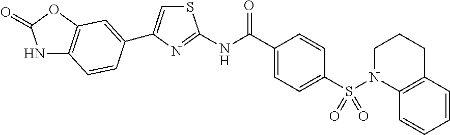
N(C(C1=CC=C(S(N2C3=C(CCC2)C=CC=C3)(=O)=O)C=C1)=O)C1=NC(C2=CC3=C(NC(=O)O3)C=C2)=CS1
